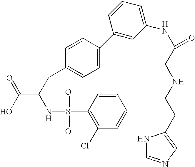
C1(S(NC(C(=O)O)CC2=CC=C(C3=CC(NC(CNCCC4=CN=CN4)=O)=CC=C3)C=C2)(=O)=O)=C(Cl)C=CC=C1
